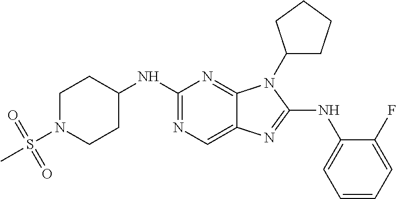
N1=C(NC2CCN(S(C)(=O)=O)CC2)N=C2C(=C1)N=C(NC1=CC=CC=C1F)N2C1CCCC1
